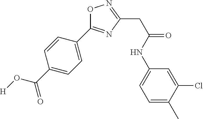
O1C(C2=CC=C(C(=O)O[H])C=C2)=NC(CC(=O)NC2=CC=C(C)C(Cl)=C2)=N1
